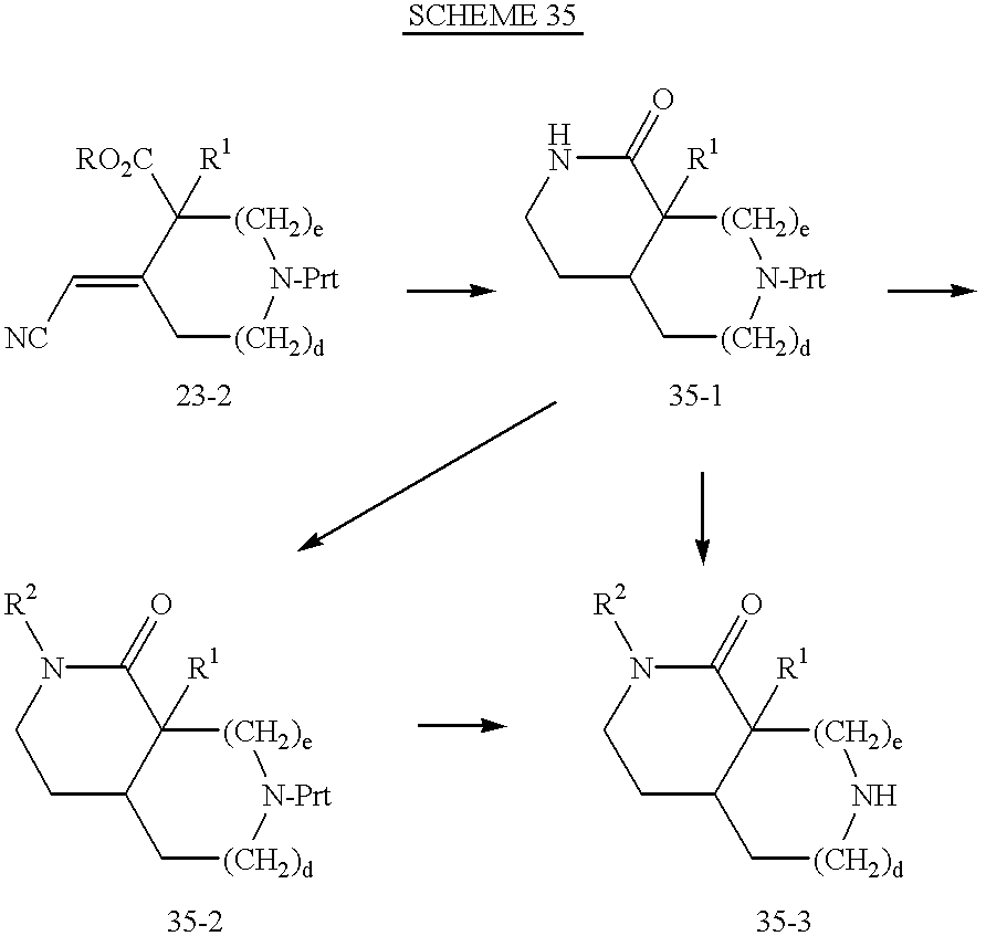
C1[(CH2)d][N-Prt][(CH2)e]C([RO2C])([R1])C1=C[NC].C1[(CH2)d][N-Prt][(CH2)e]C2([R1])C1CCNC2=O.C1[(CH2)d]N[(CH2)e]C2([R1])C1CCN([R2])C2=O.C1[(CH2)d][N-Prt][(CH2)e]C2([R1])C1CCN([R2])C2=O
